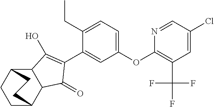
C12C(C3CCC1CC3)C(=O)C(C1=CC(OC3=C(C(F)(F)F)C=C(Cl)C=N3)=CC=C1CC)=C2O
